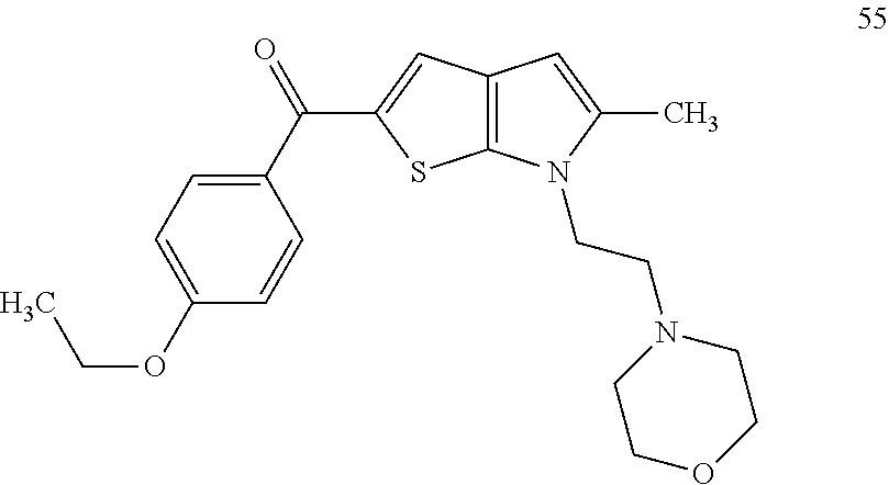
C1(C(=O)C2=CC3=C(S2)N(CCN2CCOCC2)C(C)=C3)=CC=C(OCC)C=C1
